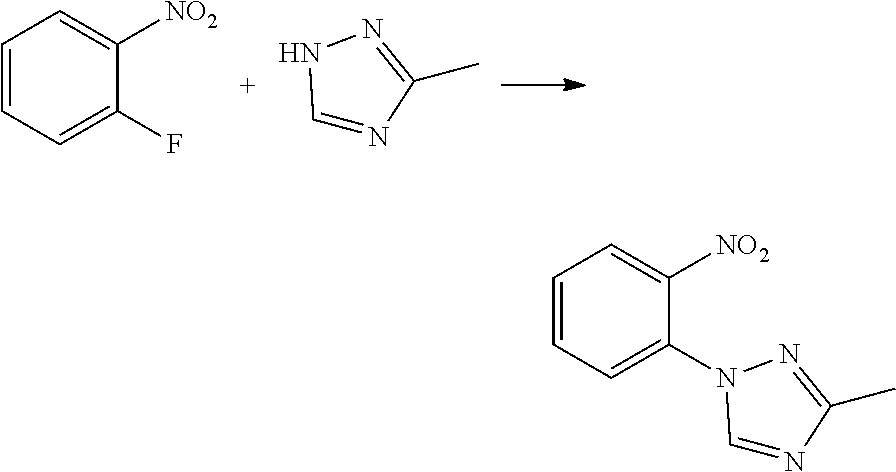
C1=CC=C(F)C([NO2])=C1.C1=NC(C)=NN1.C1=CC=C(N2C=NC(C)=N2)C([NO2])=C1
